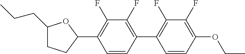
C1(CCC)CCC(C2=C(F)C(F)=C(C3=C(F)C(F)=C(OCC)C=C3)C=C2)O1
